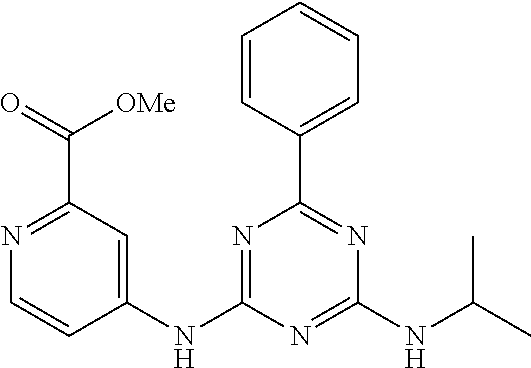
C1=CC(C2=NC(NC(C)C)=NC(NC3=CC(C(=O)[OMe])=NC=C3)=N2)=CC=C1
